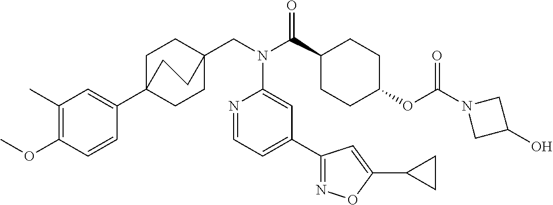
C1(C)=C(OC)C=CC(C23CCC(CN(C(C4CCC(OC(N5CC(O)C5)=O)CC4)=O)C4=CC(C5=NOC(C6CC6)=C5)=CC=N4)(CC2)CC3)=C1
